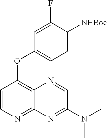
C1=CN=C2C(=C1OC1=CC=C([NHBoc])C(F)=C1)N=CC(N(C)C)=N2
